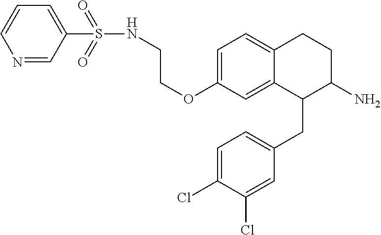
C1=C(OCCNS(=O)(=O)C2=CC=CN=C2)C=C2C(=C1)CCC(N)C2CC1=CC=C(Cl)C(Cl)=C1
